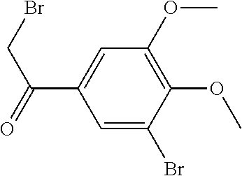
C1=C(Br)C(OC)=C(OC)C=C1C(=O)CBr
